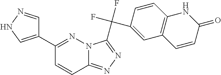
C1(C2=NN3C(=NN=C3C(F)(F)C3=CC4=C(C=C3)NC(=O)C=C4)C=C2)=CNN=C1
